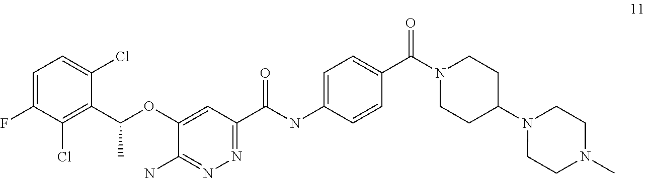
C1=C(F)C(Cl)=C(C(OC2=CC(C(NC3=CC=C(C(N4CCC(N5CCN(C)CC5)CC4)=O)C=C3)=O)=NN=C2N)C)C(Cl)=C1
